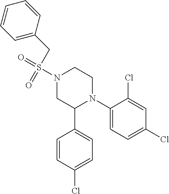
C1(N2CCN(S(=O)(=O)CC3=CC=CC=C3)CC2C2=CC=C(Cl)C=C2)=CC=C(Cl)C=C1Cl
